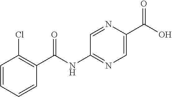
C1=CC=CC(C(NC2=NC=C(C(O)=O)N=C2)=O)=C1Cl
